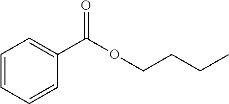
C(OCCCC)(=O)C1=CC=CC=C1
